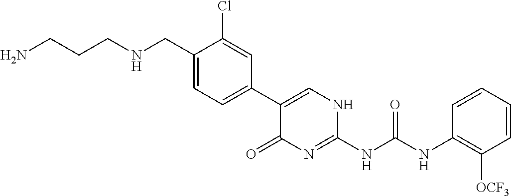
NCCCNCC1=CC=C(C2=CNC(NC(NC3=C([OCF3])C=CC=C3)=O)=NC2=O)C=C1Cl
